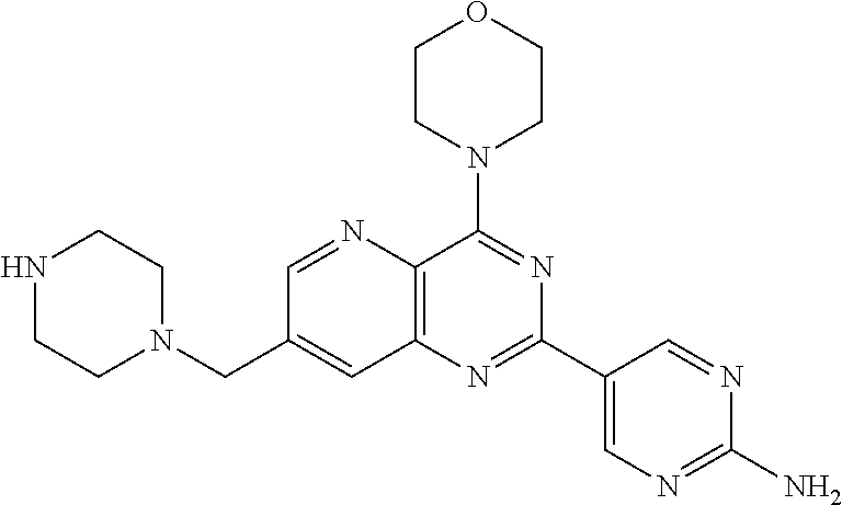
C(N1CCNCC1)C1=CC2=C(C(N3CCOCC3)=NC(C3=CN=C(N)N=C3)=N2)N=C1
